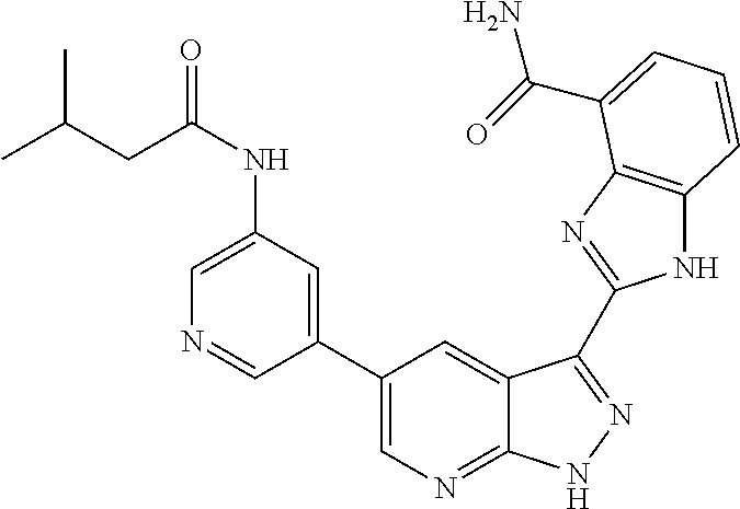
C1(C2=CN=C3C(=C2)C(C2=NC4=C(N2)C=CC=C4C(N)=O)=NN3)=CC(NC(=O)CC(C)C)=CN=C1
